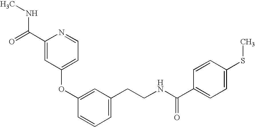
C1(OC2=CC(CCNC(=O)C3=CC=C(SC)C=C3)=CC=C2)=CC=NC(C(NC)=O)=C1
